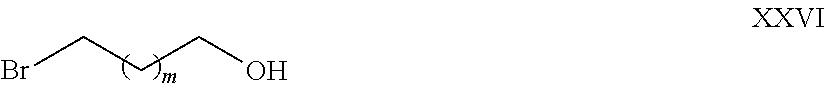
BrCCCO
